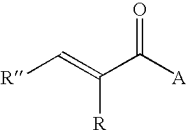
[R]C=C(C([A])=O)[R]
